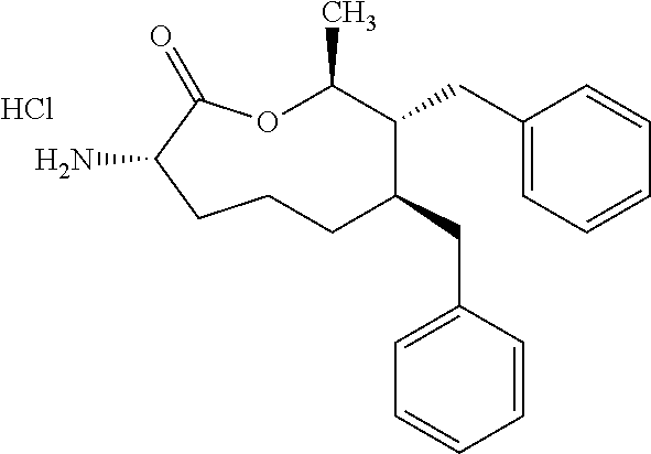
O1C(C)C(CC2=CC=CC=C2)C(CC2=CC=CC=C2)CCCC(N)C1=O.Cl
